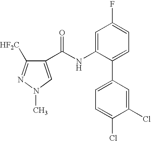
C1(C(NC2=CC(F)=CC=C2C2=CC=C(Cl)C(Cl)=C2)=O)=CN(C)N=C1[HF2C]
